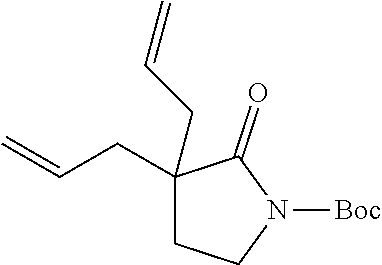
C1(CC=C)(CC=C)CCN([Boc])C1=O
